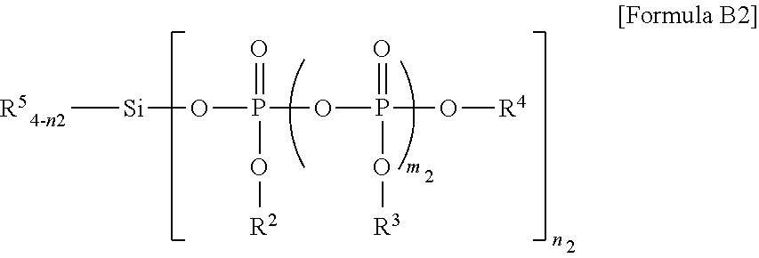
C[Si]OP(OP(=O)(O[R3])O[R4])(=O)O[R2].[R5]
